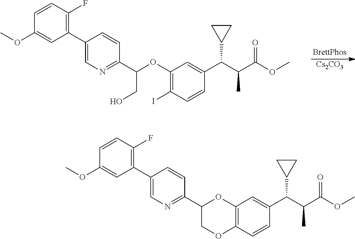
[Cs2CO3].C1=CC(F)=C(C2=CN=C(C(CO)OC3=C(I)C=CC(C(C(C(OC)=O)C)C4CC4)=C3)C=C2)C=C1OC.C1=CC(F)=C(C2=CN=C(C3COC4=C(O3)C=C(C(C(C(OC)=O)C)C3CC3)C=C4)C=C2)C=C1OC
